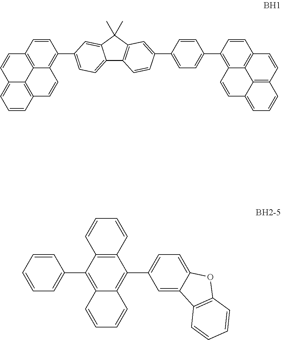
C12=CC=C(C3=C4C5=C(C=C3)C=CC3=CC=CC(=C53)C=C4)C=C1C(C)(C)C1=C2C=CC(C2=CC=C(C3=C4C5=C(C=C3)C=CC3=C5C(=CC=C3)C=C4)C=C2)=C1.C12=C(C3=CC=CC=C3)C3=C(C(C4=CC=C5C(=C4)C4=C(O5)C=CC=C4)=C1C=CC=C2)C=CC=C3
